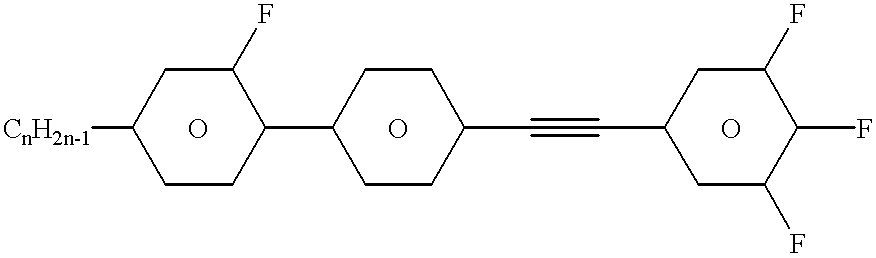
[CnH2n-1]C1CCC(C2CCC(C#CC3CC(F)C(F)C(F)C3)CC2)C(F)C1.O.O.O
